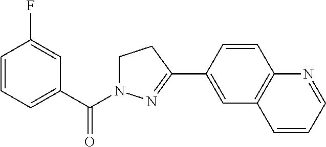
C1=CC=C(C(=O)N2CCC(C3=CC4=C(C=C3)N=CC=C4)=N2)C=C1F
